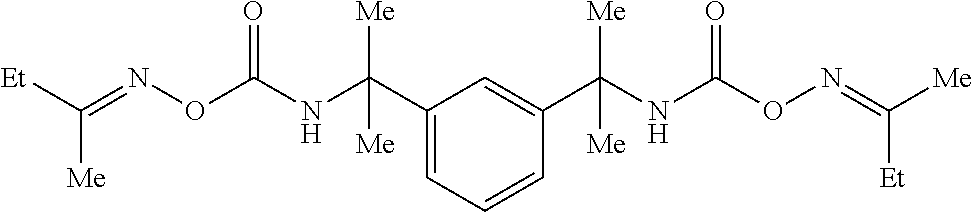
C1=C(C(NC(ON=C([Me])[Et])=O)([Me])[Me])C=C(C(NC(ON=C([Et])[Me])=O)([Me])[Me])C=C1
